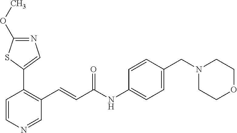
N1=C(OC)SC(C2=C(C=CC(NC3=CC=C(CN4CCOCC4)C=C3)=O)C=NC=C2)=C1
